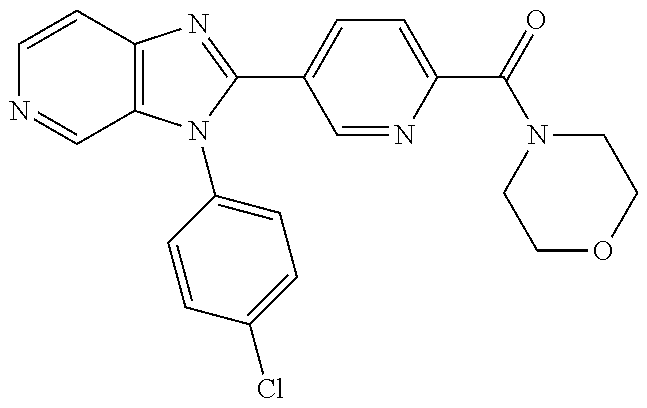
C12=C(N(C3=CC=C(Cl)C=C3)C(C3=CC=C(C(N4CCOCC4)=O)N=C3)=N1)C=NC=C2
